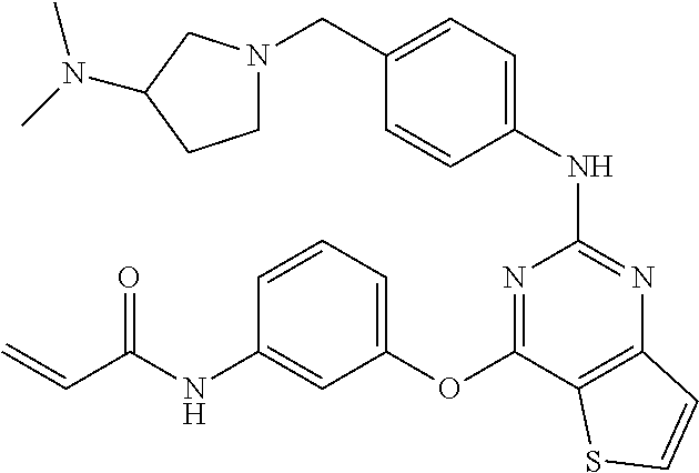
C1=CC(NC2=NC3=C(C(OC4=CC=CC(NC(C=C)=O)=C4)=N2)SC=C3)=CC=C1CN1CCC(N(C)C)C1
